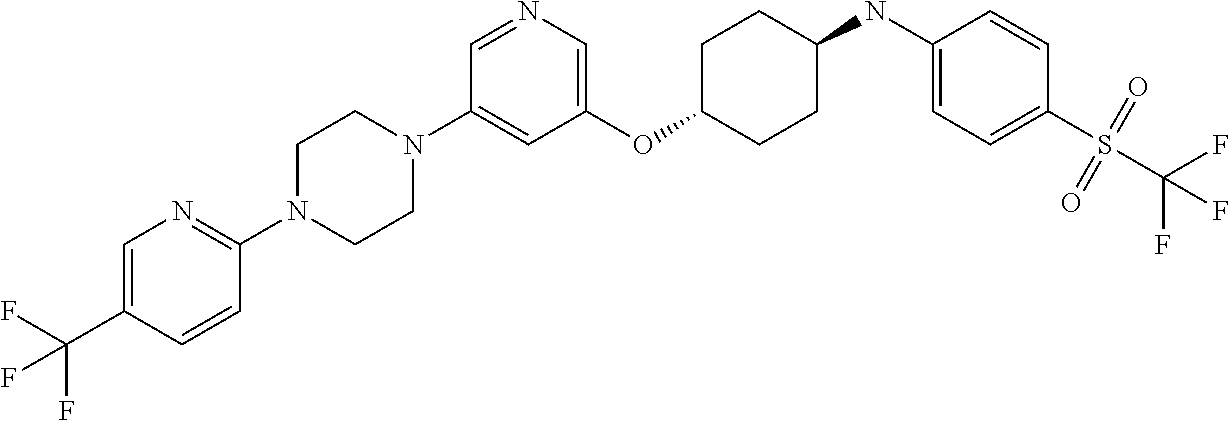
C1(OC2CCC(NC3=CC=C(S(C(F)(F)F)(=O)=O)C=C3)CC2)=CN=CC(N2CCN(C3=NC=C(C(F)(F)F)C=C3)CC2)=C1
